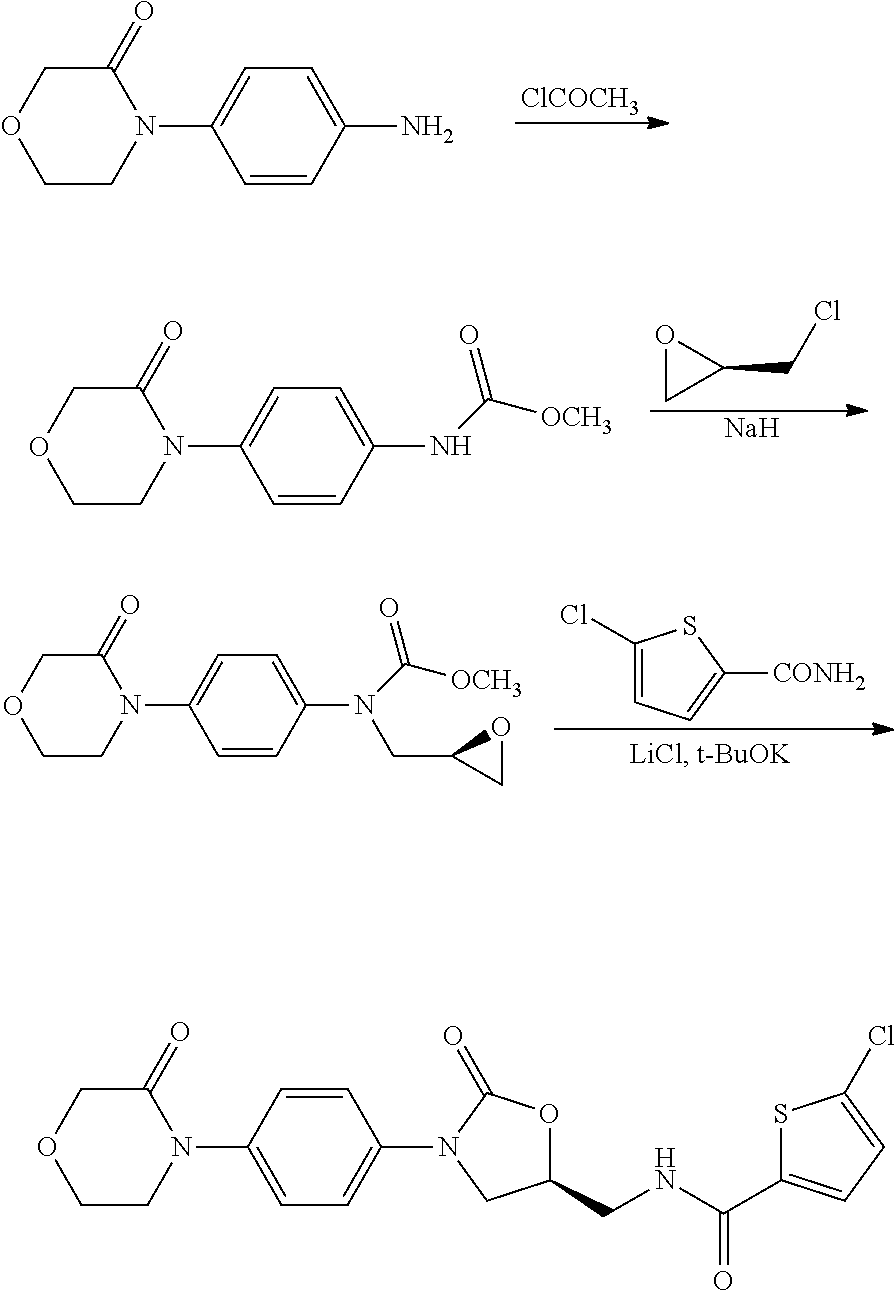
[ClCOCH3].C1CN(C2=CC=C(N)C=C2)C(=O)CO1.O1CC1CCl.[Na].C1CN(C2=CC=C(NC(=O)[OCH3])C=C2)C(=O)CO1.C1(Cl)=CC=C([CONH2])S1.C1CN(C2=CC=C(N(C(=O)[OCH3])CC3CO3)C=C2)C(=O)CO1.C1CN(C2=CC=C(N3C(=O)OC(CNC(=O)C4=CC=C(Cl)S4)C3)C=C2)C(=O)CO1
